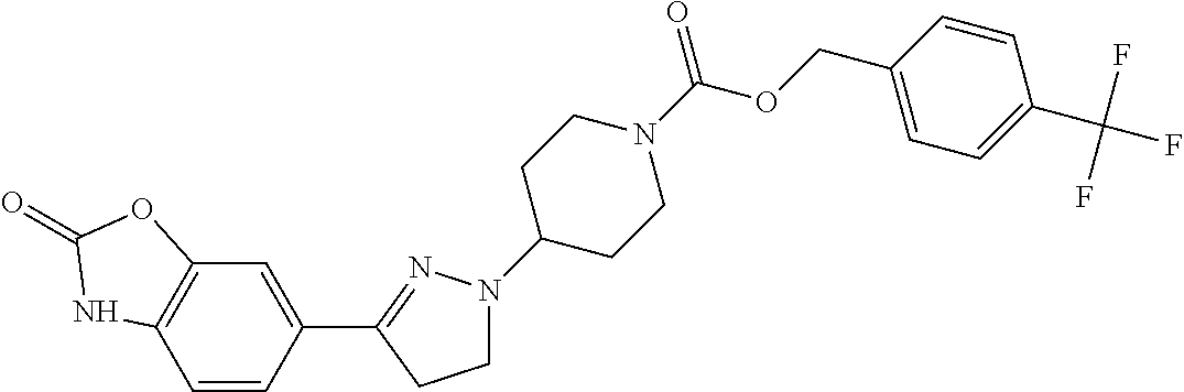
C1=CC(C2=NN(C3CCN(C(=O)OCC4=CC=C(C(F)(F)F)C=C4)CC3)CC2)=CC2=C1NC(=O)O2
